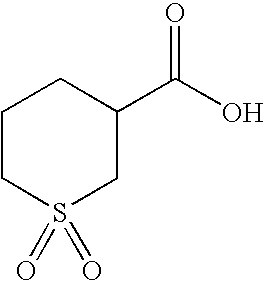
C1CS(=O)(=O)CC(C(O)=O)C1
